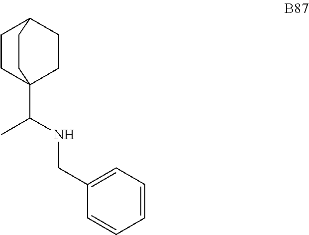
C1CC2(C(NCC3=CC=CC=C3)C)CCC1CC2
